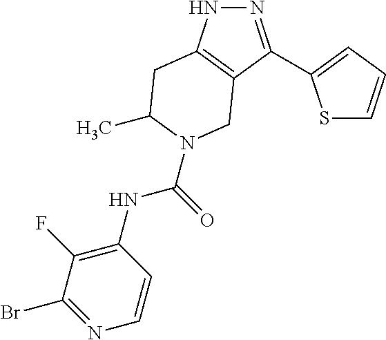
N1N=C(C2=CC=CS2)C2=C1CC(C)N(C(=O)NC1=C(F)C(Br)=NC=C1)C2
